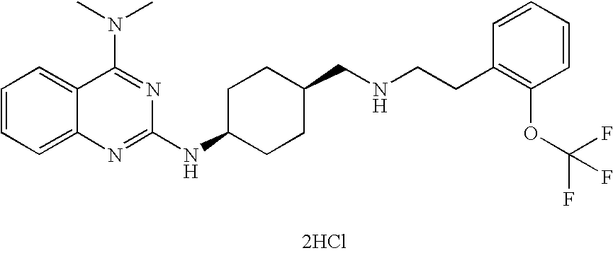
[2HCl].C1=CC=C2C(=C1)C(N(C)C)=NC(NC1CCC(CNCCC3=C(OC(F)(F)F)C=CC=C3)CC1)=N2
